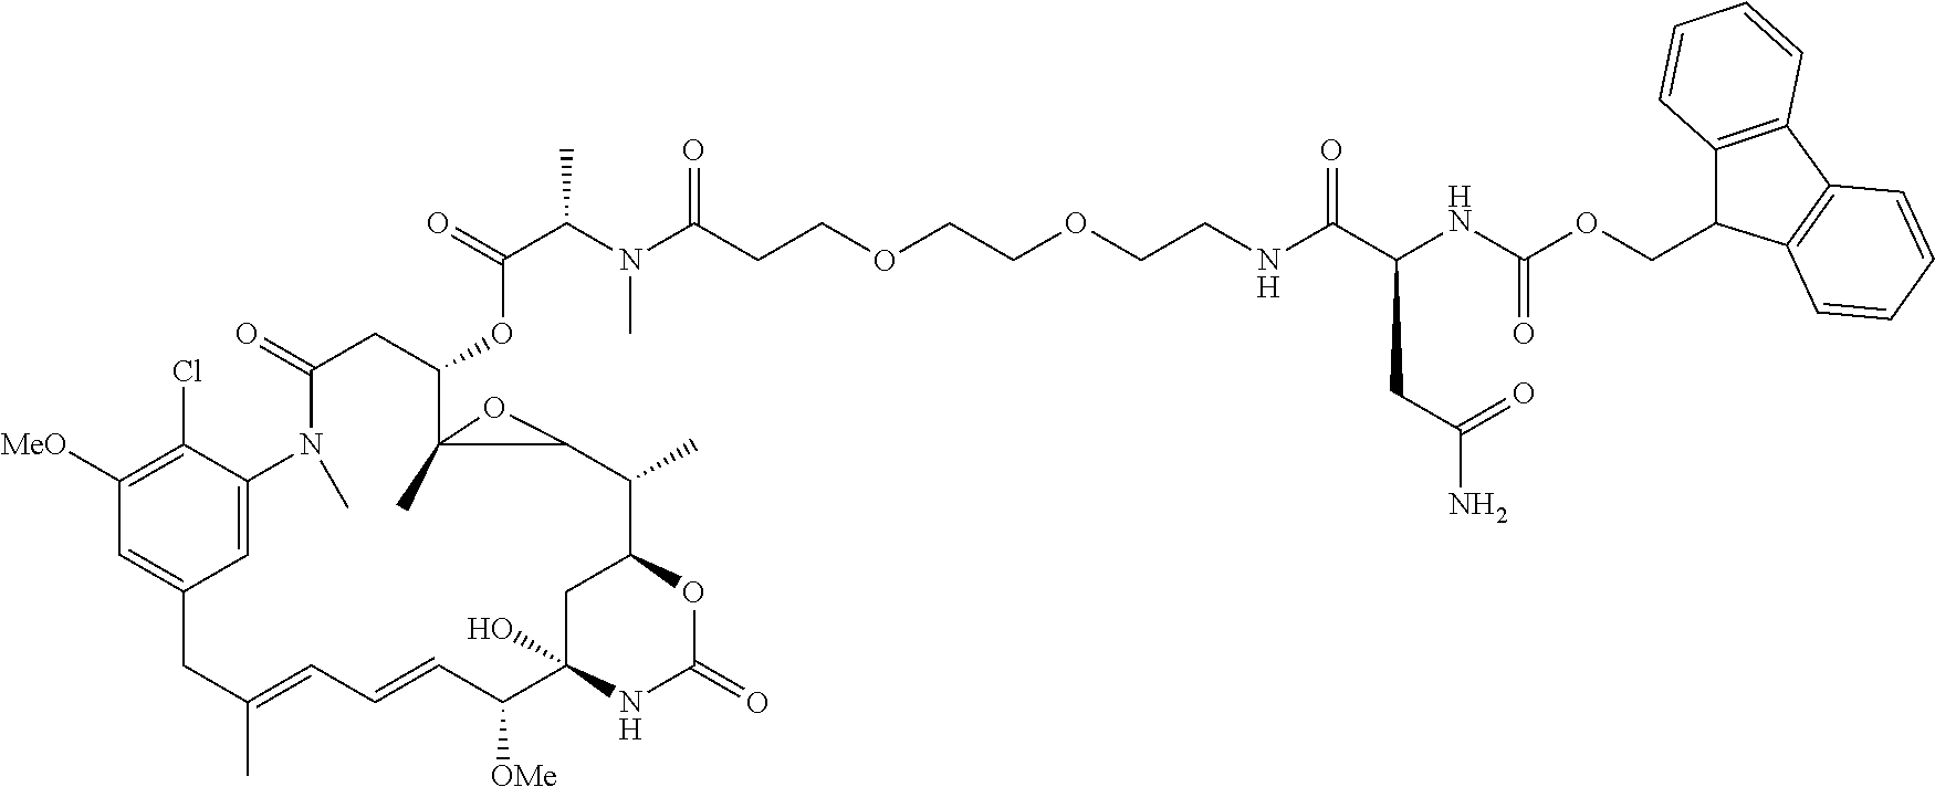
C(C(N(C(CCOCCOCCNC(C(NC(OCC1C2=C(C3=C1C=CC=C3)C=CC=C2)=O)CC(N)=O)=O)=O)C)C)(=O)OC1C2(C)C(C(C)C3OC(=O)NC(O)(C([OMe])C=CC=C(C)CC4=CC([MeO])=C(Cl)C(=C4)N(C)C(=O)C1)C3)O2
